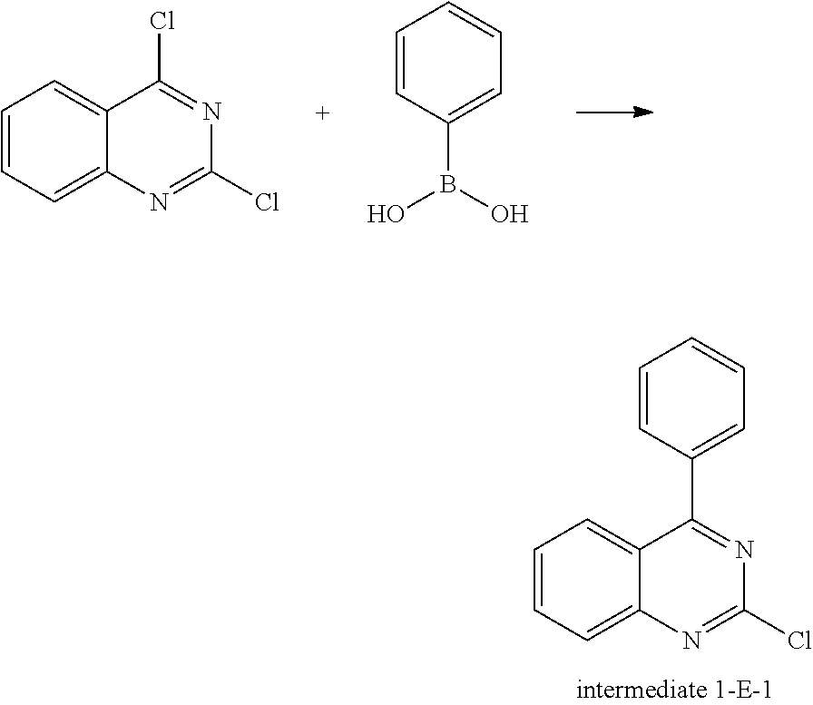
C1=CC=C2C(=C1)C(Cl)=NC(Cl)=N2.C1=CC(B(O)O)=CC=C1.C1=CC=C2C(=C1)C(C1=CC=CC=C1)=NC(Cl)=N2
